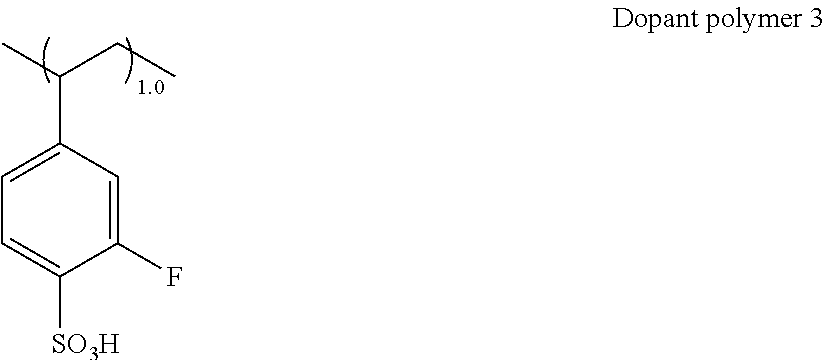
C1(F)=CC(C(C)CC)=CC=C1[SO3H]
